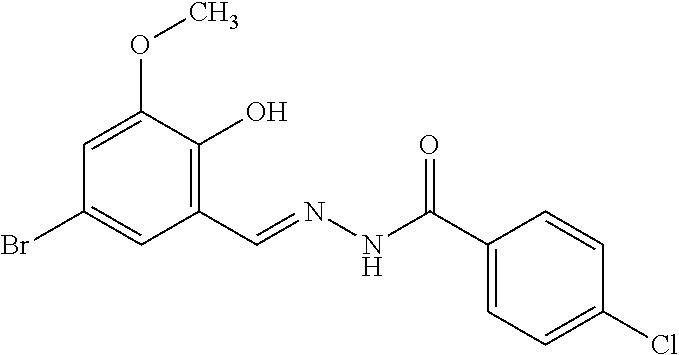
C1=C(OC)C(O)=C(C=NNC(C2=CC=C(Cl)C=C2)=O)C=C1Br
